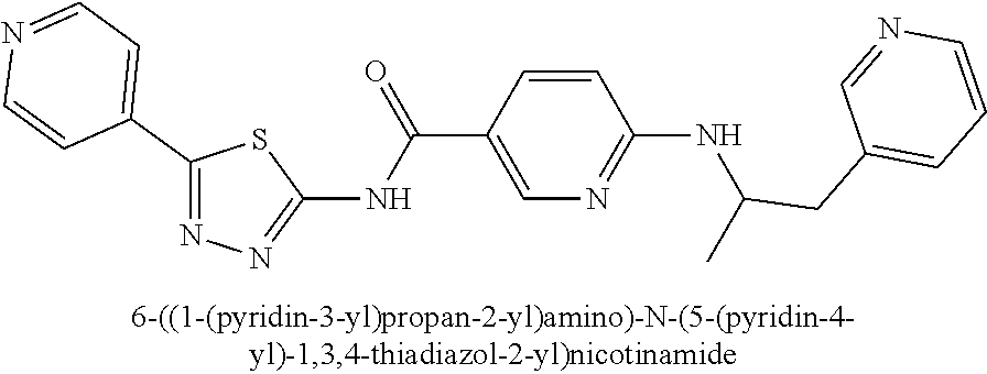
C1(C2=CC=NC=C2)=NN=C(NC(C2=CN=C(NC(CC3=CC=CN=C3)C)C=C2)=O)S1
